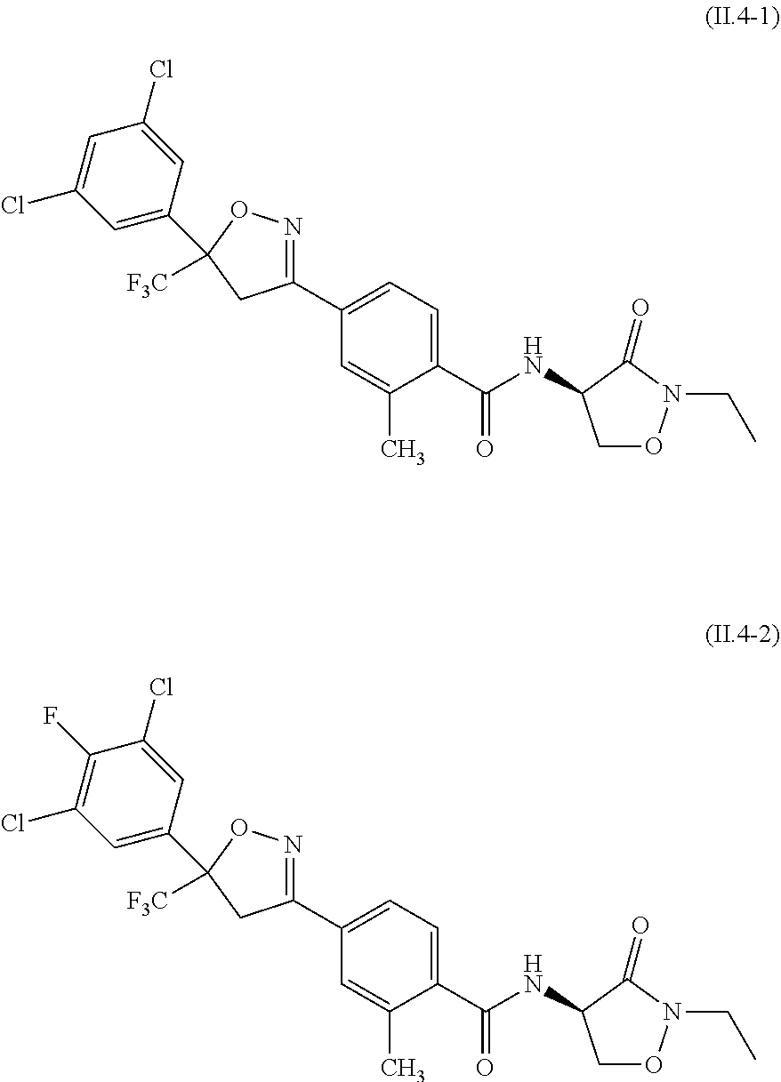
C1(C(=O)NC2CON(CC)C2=O)=CC=C(C2=NOC(C3=CC(Cl)=CC(Cl)=C3)([F3C])C2)C=C1C.C1(C(=O)NC2CON(CC)C2=O)=CC=C(C2=NOC(C3=CC(Cl)=C(F)C(Cl)=C3)([F3C])C2)C=C1C
